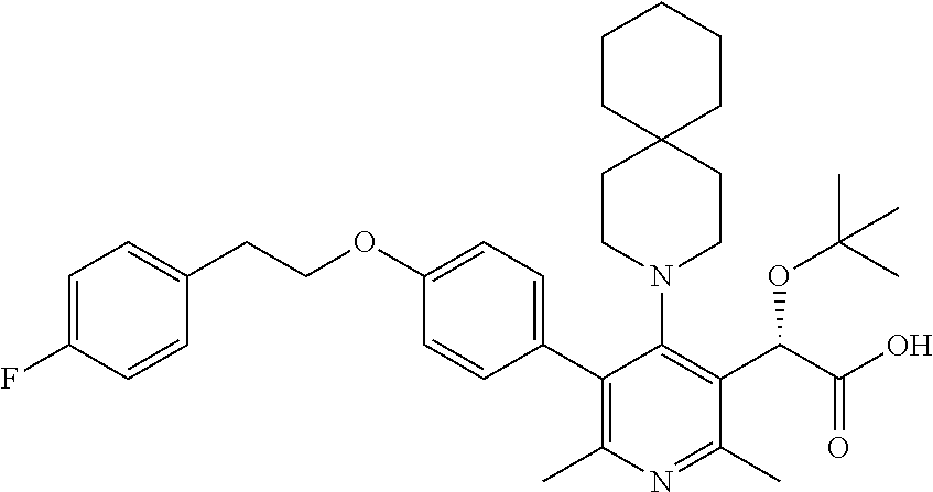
C1=C(F)C=CC(CCOC2=CC=C(C3=C(C)N=C(C)C(C(C(O)=O)OC(C)(C)C)=C3N3CCC4(CC3)CCCCC4)C=C2)=C1
